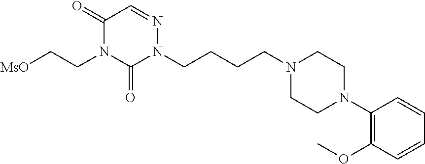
[MsO]CCN1C(=O)N(CCCCN2CCN(C3=C(OC)C=CC=C3)CC2)N=CC1=O
